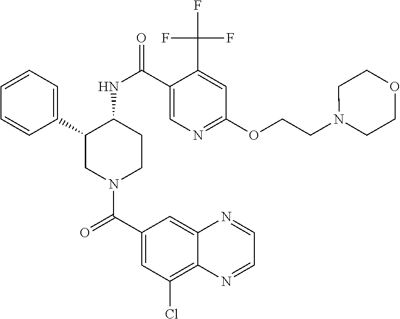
C1=CC=C(C2CN(C(C3=CC(Cl)=C4C(=C3)N=CC=N4)=O)CCC2NC(=O)C2=CN=C(OCCN3CCOCC3)C=C2C(F)(F)F)C=C1
